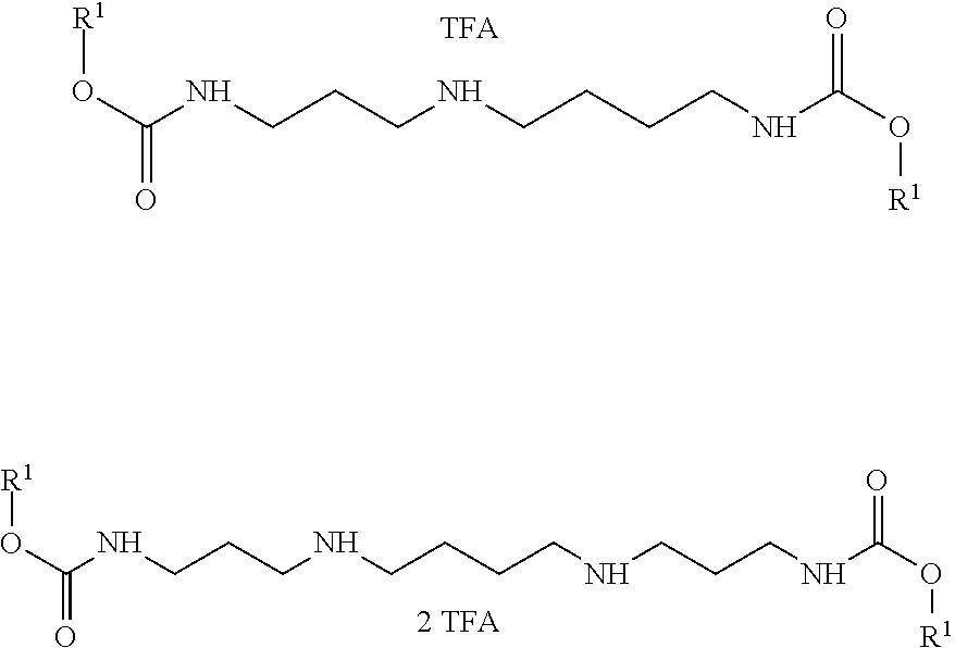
O(C(NCCCNCCCCNC(O[R1])=O)=O)[R1].O(C(NCCCNCCCCNCCCNC(O[R1])=O)=O)[R1]
